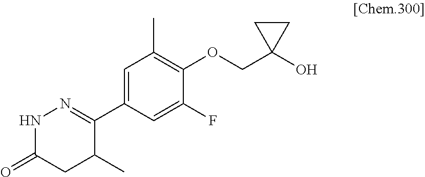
C1(C2=NNC(=O)CC2C)=CC(C)=C(OCC2(O)CC2)C(F)=C1
